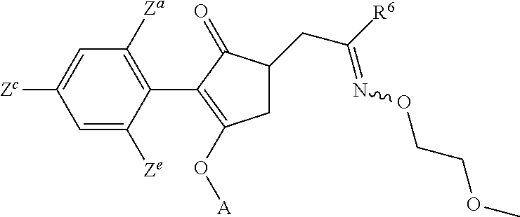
C1=C([Zc])C=C([Ze])C(C2=C(O[A])CC(CC([R6])=NOCCOC)C2=O)=C1[Za]
